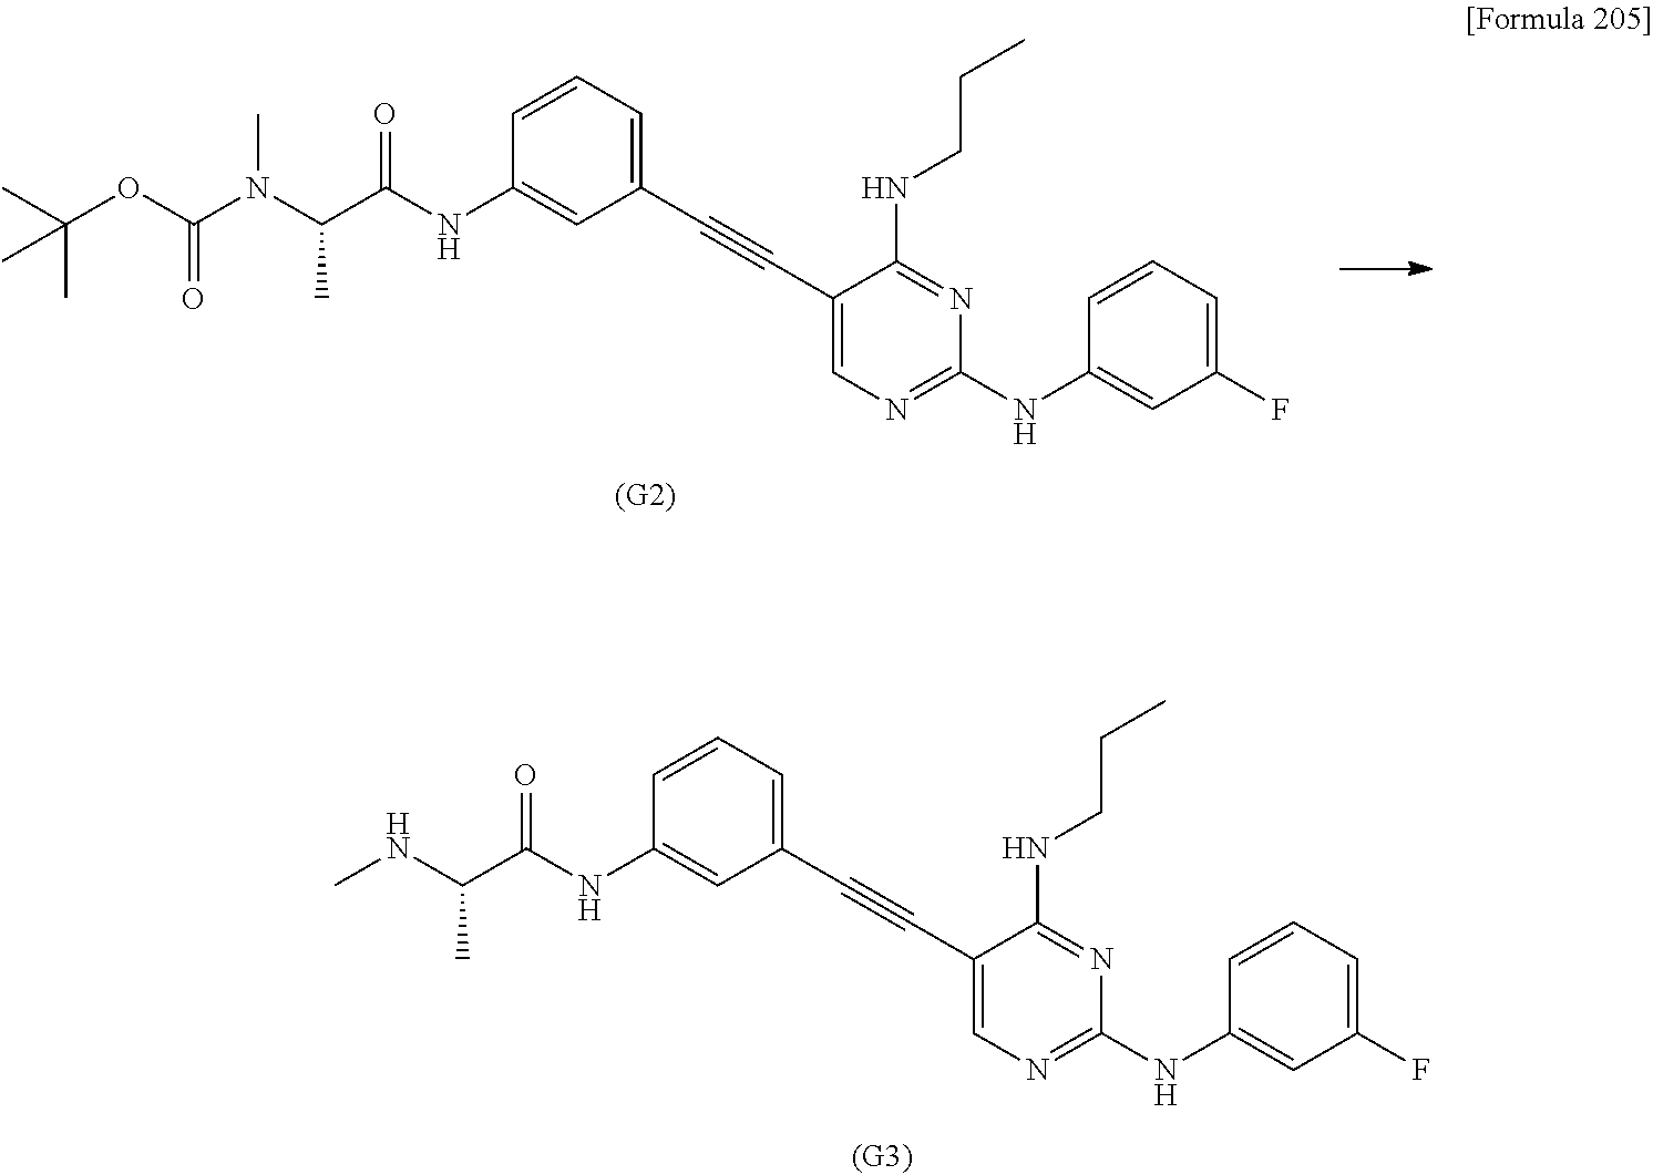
C1=CC=C(C#CC2=CN=C(NC3=CC(F)=CC=C3)N=C2NCCC)C=C1NC(C(NC)C)=O.C1=CC=C(C#CC2=CN=C(NC3=CC(F)=CC=C3)N=C2NCCC)C=C1NC(C(N(C(OC(C)(C)C)=O)C)C)=O
